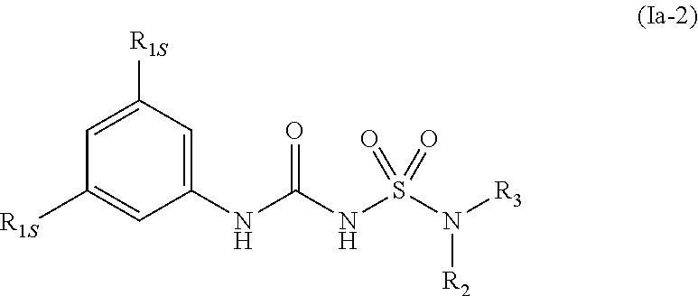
C1(NC(NS(N([R3])[R2])(=O)=O)=O)=CC([R1S])=CC([R1S])=C1
